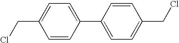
C1=C(CCl)C=CC(C2=CC=C(CCl)C=C2)=C1
